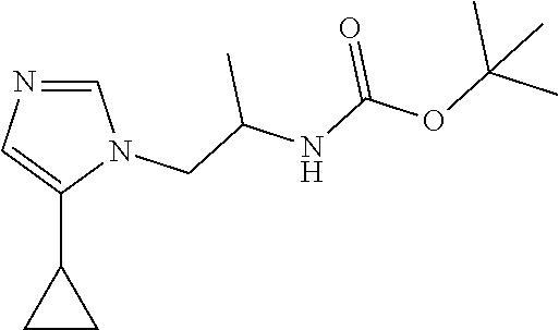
C1=NC=C(C2CC2)N1CC(C)NC(=O)OC(C)(C)C
